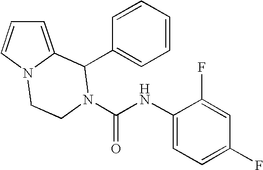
C1=C2N(C=C1)CCN(C(NC1=CC=C(F)C=C1F)=O)C2C1=CC=CC=C1
